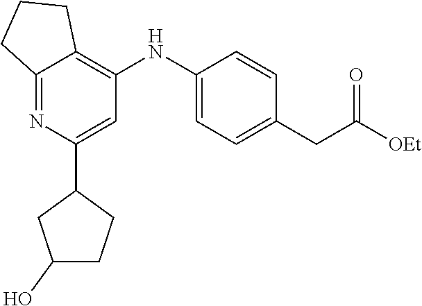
C1(NC2=C3C(=NC(C4CC(O)CC4)=C2)CCC3)=CC=C(CC(=O)[OEt])C=C1
